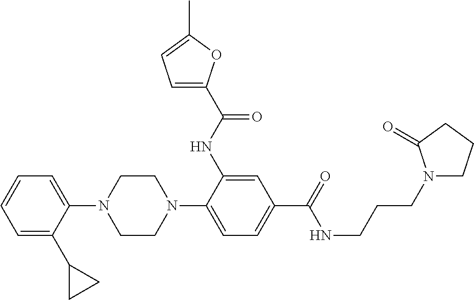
C1(N2CCN(C3=CC=C(C(NCCCN4CCCC4=O)=O)C=C3NC(C3=CC=C(C)O3)=O)CC2)=CC=CC=C1C1CC1
